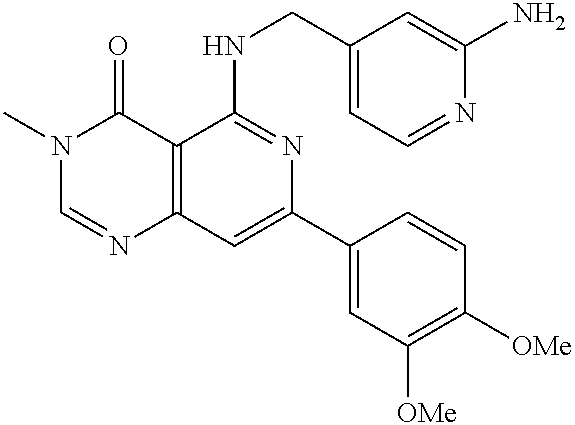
C12=C(C=C(C3=CC([OMe])=C([OMe])C=C3)N=C1NCC1=CC=NC(N)=C1)N=CN(C)C2=O
